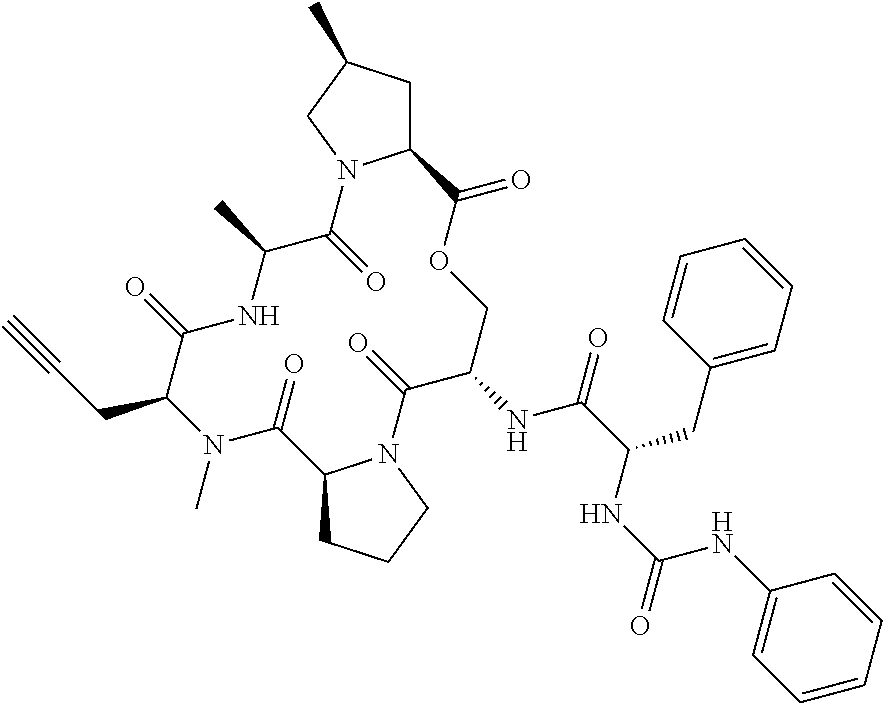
C12CC(C)CN1C(=O)C(C)NC(=O)C(CC#C)N(C)C(=O)C1CCCN1C(=O)C(NC(=O)C(CC1=CC=CC=C1)NC(=O)NC1=CC=CC=C1)COC2=O
